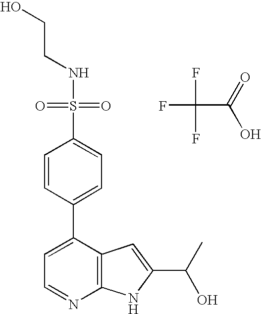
FC(F)(C(=O)O)F.S(C1=CC=C(C2=CC=NC3=C2C=C(C(C)O)N3)C=C1)(=O)(=O)NCCO
